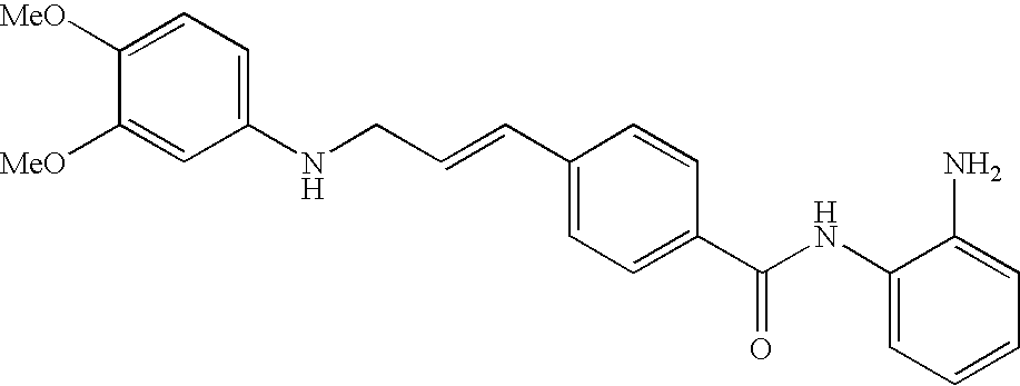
C(C=CC1=CC=C(C(NC2=CC=CC=C2N)=O)C=C1)NC1=CC=C([MeO])C([MeO])=C1
